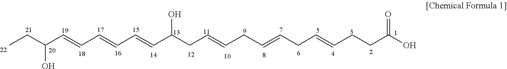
CCC(C=CC=CC=CC(CC=CCC=CCC=CCCC(O)=O)O)O
